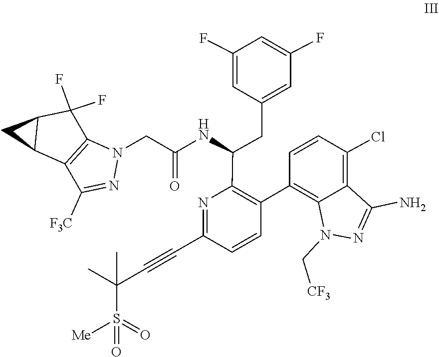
N1(C[CF3])N=C(N)C2=C(Cl)C=CC(C3=C(C(NC(CN4N=C([F3C])C5=C4C(F)(F)C4C5C4)=O)CC4=CC(F)=CC(F)=C4)N=C(C#CC(S(=O)(=O)[Me])(C)C)C=C3)=C12
